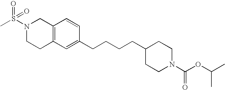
C(CCCC1CCN(C(OC(C)C)=O)CC1)C1=CC2=C(C=C1)CN(S(C)(=O)=O)CC2
